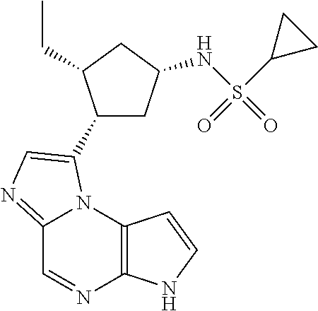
C12=NC=C(C3CC(NS(C4CC4)(=O)=O)CC3CC)N1C1=C(N=C2)NC=C1
